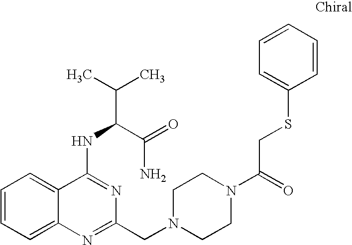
C1=CC=C2C(=C1)C(NC(C(C)C)C(=O)N)=NC(CN1CCN(C(=O)CSC3=CC=CC=C3)CC1)=N2
